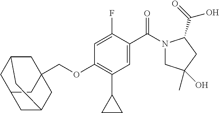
C12CC3(COC4=C(C5CC5)C=C(C(=O)N5CC(C)(O)CC5C(=O)O)C(F)=C4)CC(C1)CC(C2)C3
